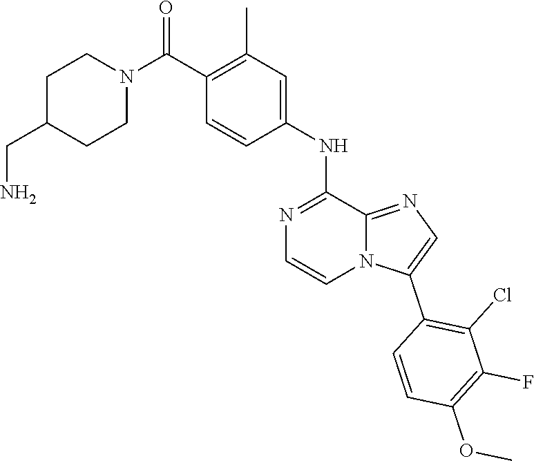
C1(C(N2CCC(CN)CC2)=O)=C(C)C=C(NC2=NC=CN3C2=NC=C3C2=C(Cl)C(F)=C(OC)C=C2)C=C1
